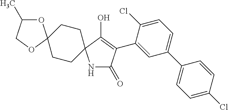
N1C(=O)C(C2=CC(C3=CC=C(Cl)C=C3)=CC=C2Cl)=C(O)C12CCC1(CC2)OC(C)CO1
